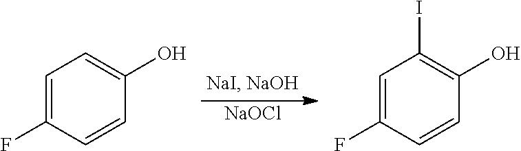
[NaOCl].C1=C(F)C=CC(O)=C1.C1=C(F)C=CC(O)=C1I
